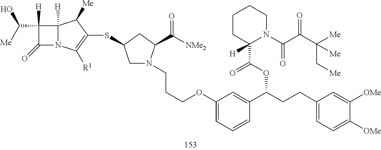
C12([H])N(C([R1])=C(SC3CN(CCCOC4=CC=CC(C(OC(C5([H])N(C(C(C([Me])(C[Me])[Me])=O)=O)CCCC5)=O)CCC5=CC=C([OMe])C([OMe])=C5)=C4)C(C([NMe2])=O)C3)C1[Me])C(=O)C2(C([Me])O)[H]
